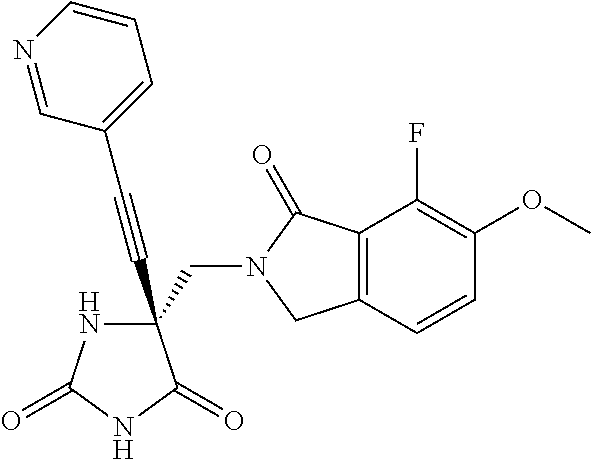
C(#CC1(CN2C(=O)C3=C(C2)C=CC(OC)=C3F)NC(=O)NC1=O)C1=CC=CN=C1
